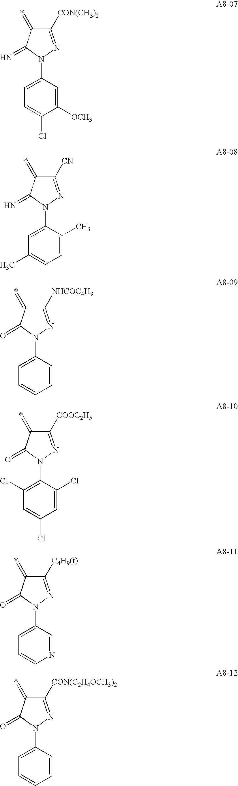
C1([CON(CH3)2])=NN(C2=CC=C(Cl)C([OCH3])=C2)C(=N)C1=C.C1([CN])=NN(C2=CC(C)=CC=C2C)C(=N)C1=C.C(=NN(C(C=C)=O)C1=CC=CC=C1)[NHCOC4H9].C1([COOC2H5])=NN(C2=C(Cl)C=C(Cl)C=C2Cl)C(=O)C1=C.C1([C4H9(t)])=NN(C2=CC=CN=C2)C(=O)C1=C.C1([CON(C2H4OCH3)2])=NN(C2=CC=CC=C2)C(=O)C1=C
